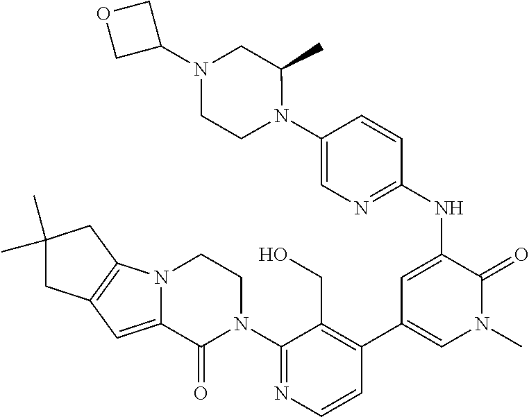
C1(N2CCN3C(=CC4=C3CC(C)(C)C4)C2=O)=NC=CC(C2=CN(C)C(=O)C(NC3=NC=C(N4C(C)CN(C5COC5)CC4)C=C3)=C2)=C1CO
